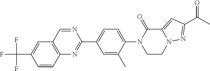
C1(C2=CC=C(N3CCN4C(=CC(C(C)=O)=N4)C3=O)C(C)=C2)=NC2=C(C=N1)C=C(C(F)(F)F)C=C2
